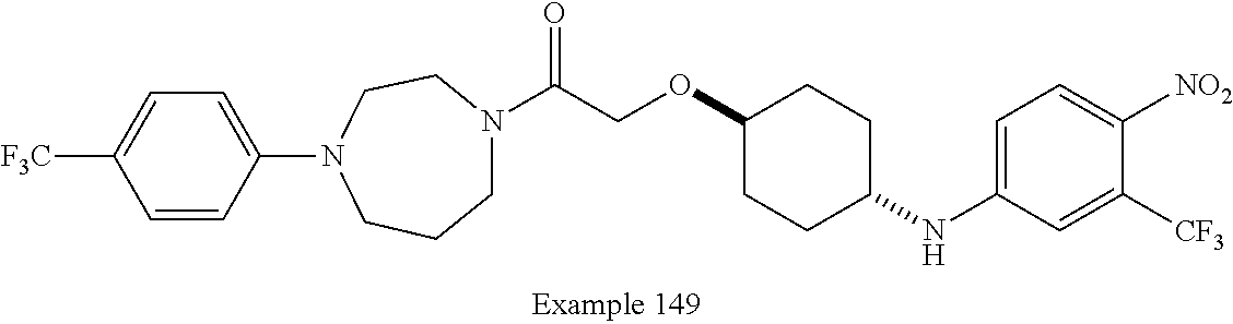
C1N(C(COC2CCC(NC3=CC=C([NO2])C([CF3])=C3)CC2)=O)CCN(C2=CC=C([F3C])C=C2)CC1
